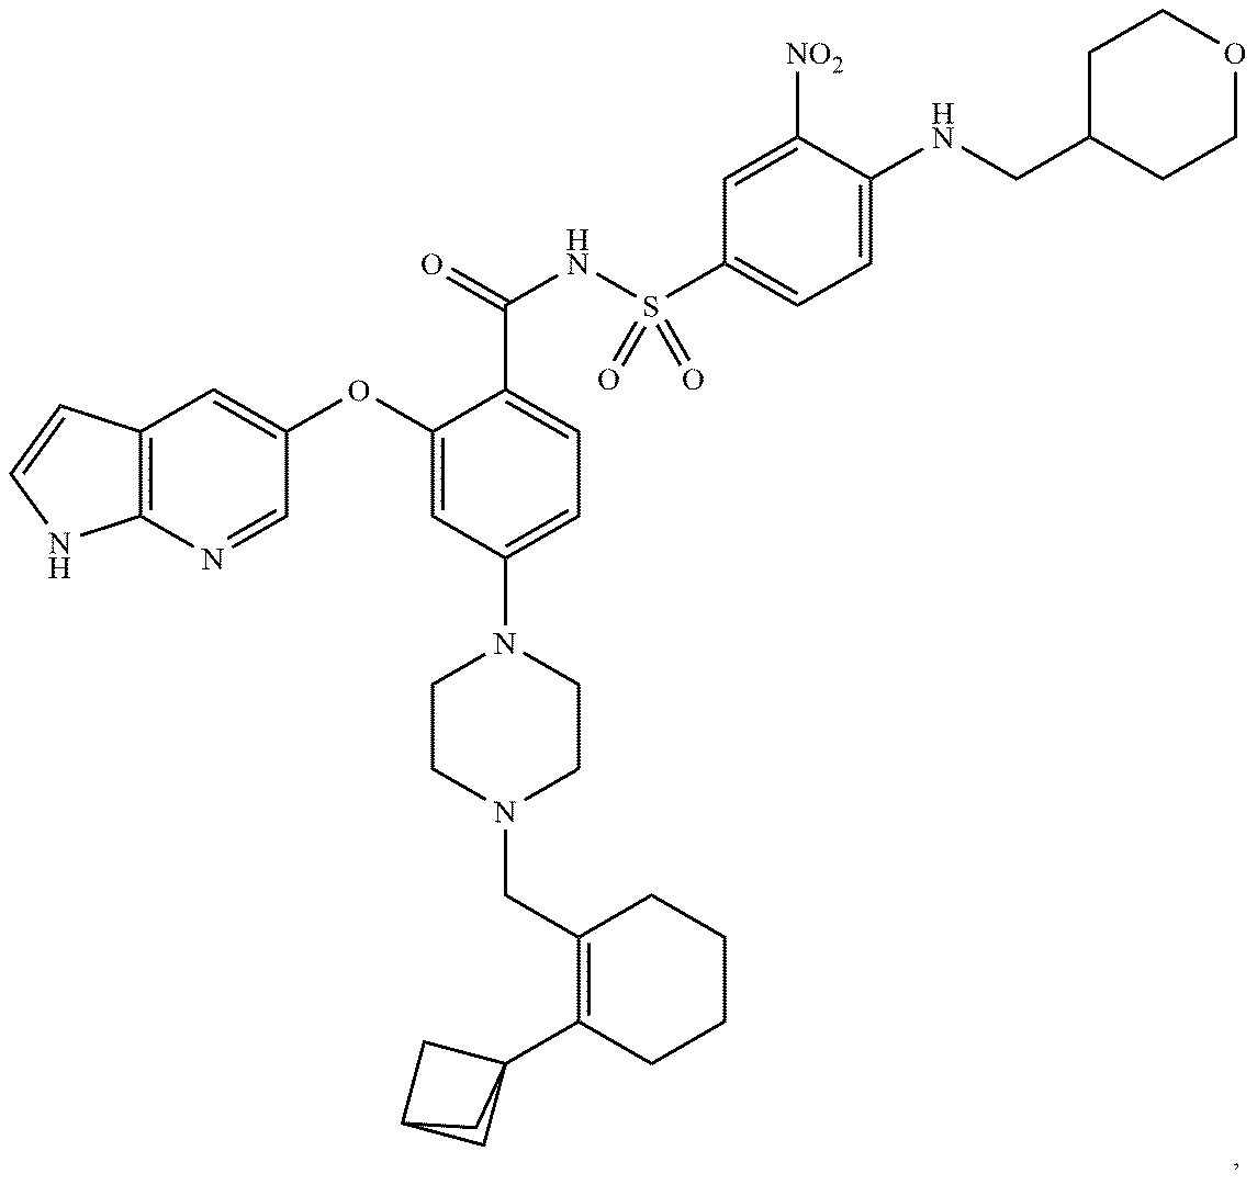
C12=C(N=CC(OC3=CC(N4CCN(CC5=C(C67CC(C6)C7)CCCC5)CC4)=CC=C3C(NS(C3=CC=C(NCC4CCOCC4)C([NO2])=C3)(=O)=O)=O)=C1)NC=C2
